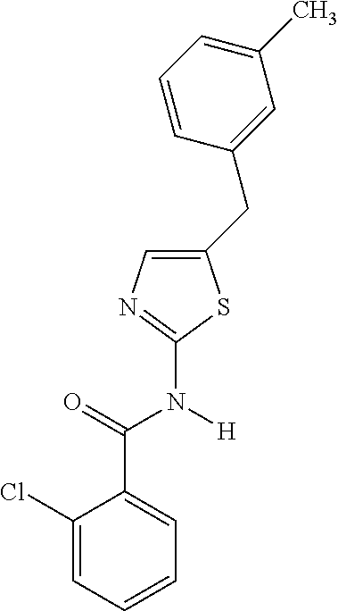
C1(CC2=CC(C)=CC=C2)=CN=C(N(C(C2=CC=CC=C2Cl)=O)[H])S1
